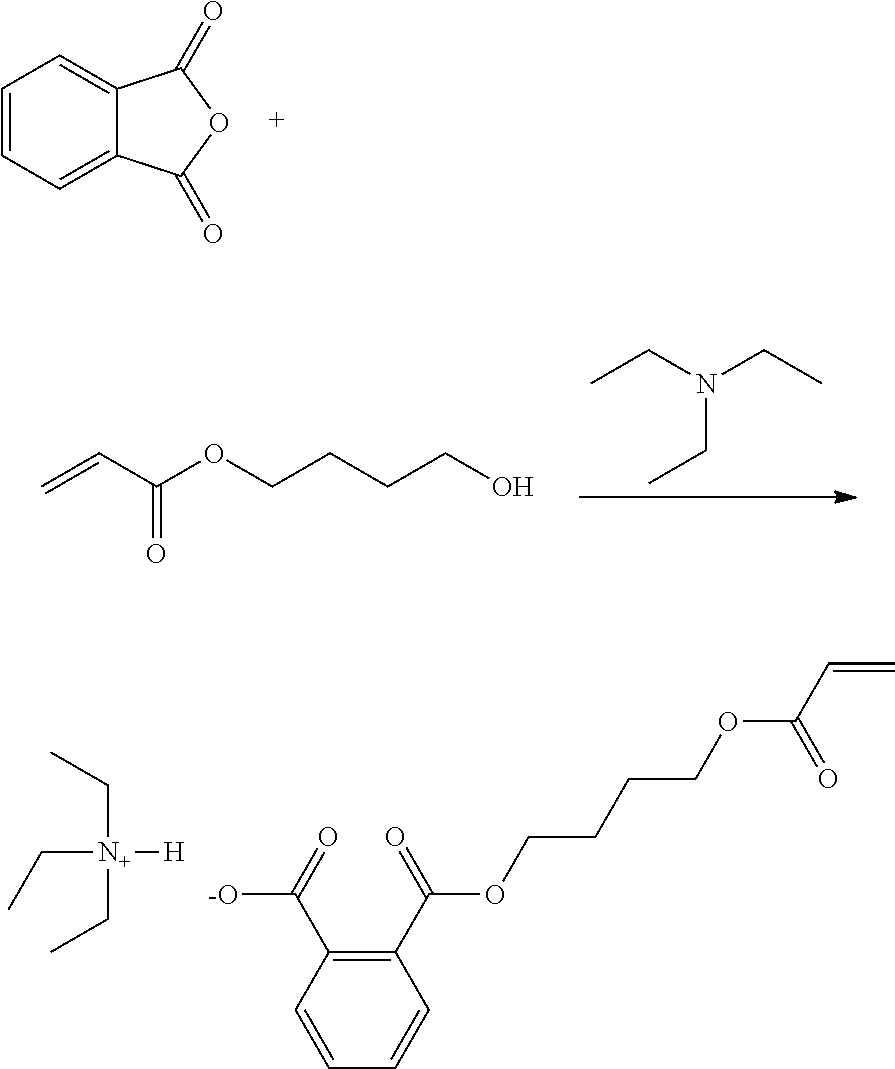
C1=CC=C2C(=C1)C(=O)OC2=O.CCN(CC)CC.C=CC(OCCCCO)=O.C([N+](CC)([H])CC)C.C1(C(=O)OCCCCOC(C=C)=O)=C(C(=O)[-O])C=CC=C1
